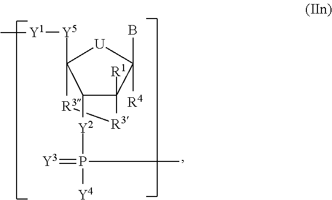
[R4]C1(B)C2([R1])[R3][R3]C([Y5][Y1]C)([U]1)C2[Y2]P(=[Y3])([Y4])C
